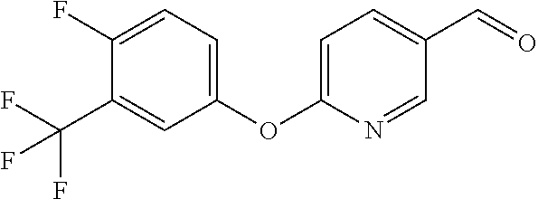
C1=C(OC2=CC=C(F)C(C(F)(F)F)=C2)N=CC(C=O)=C1
